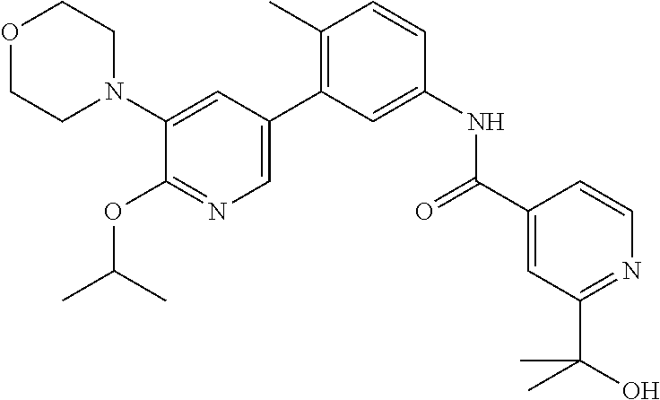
O1CCN(C2=CC(C3=C(C)C=CC(NC(C4=CC(C(C)(O)C)=NC=C4)=O)=C3)=CN=C2OC(C)C)CC1
